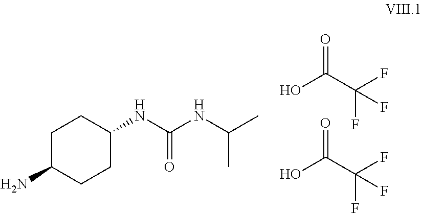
O=C(C(F)(F)F)O.O=C(C(F)(F)F)O.C1C(N)CCC(NC(NC(C)C)=O)C1
